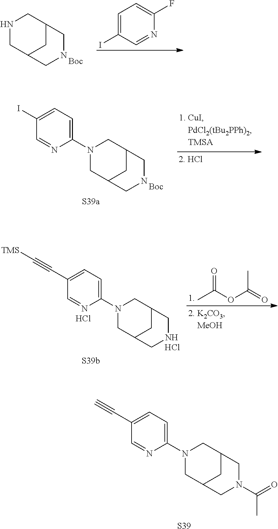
N1CC2CC(C1)CNC2.[Boc].C1=C(I)C=NC(F)=C1.N1(C2=CC=C(I)C=N2)CC2CC(C1)CNC2.[Boc].[S39a].[S39b].N1(C2=CC=C(C#C[TMS])C=N2)CC2CC(C1)CNC2.Cl.Cl.CC(OC(=O)C)=O.N1(C2=CC=C(C#C)C=N2)CC2CC(C1)CN(C(C)=O)C2.[S39]
